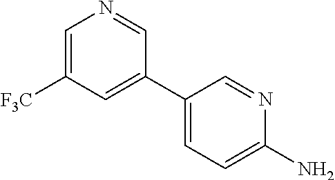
NC1=CC=C(C2=CC([F3C])=CN=C2)C=N1
